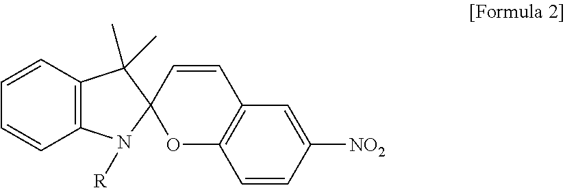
C1=CC2=C(C=C1)N([R])C1(C2(C)C)OC2=C(C=C([NO2])C=C2)C=C1
